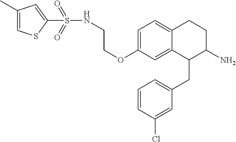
C1=C(OCCNS(=O)(=O)C2=CC(C)=CS2)C=C2C(=C1)CCC(N)C2CC1=CC=CC(Cl)=C1
